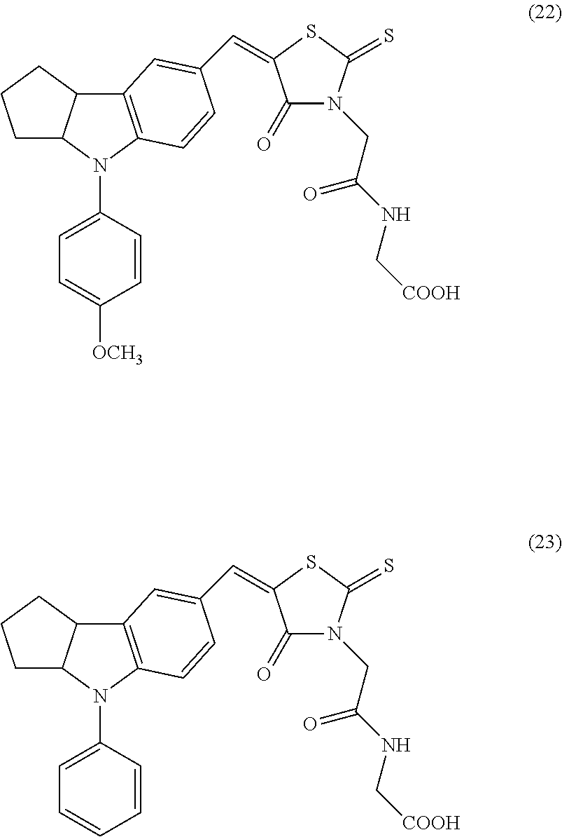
C1(N2C3=C(C4C2CCC4)C=C(C=C2C(=O)N(CC(NC[COOH])=O)C(=S)S2)C=C3)=CC=C([OCH3])C=C1.C1(N2C3=C(C4C2CCC4)C=C(C=C2C(=O)N(CC(NC[COOH])=O)C(=S)S2)C=C3)=CC=CC=C1
